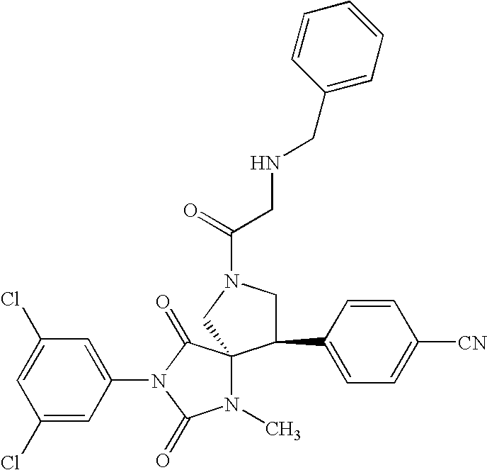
C1(Cl)=CC(Cl)=CC(N2C(=O)N(C)C3(C2=O)C(C2=CC=C([CN])C=C2)CN(C(=O)CNCC2=CC=CC=C2)C3)=C1
